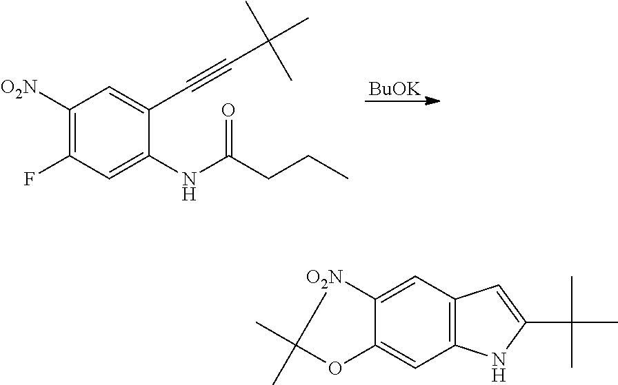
[BuOK].C1([O2N])=C(F)C=C(NC(CCC)=O)C(C#CC(C)(C)C)=C1.C12=C(C=C3C(=C1)OC(C)(C)[O2N]3)C=C(C(C)(C)C)N2
